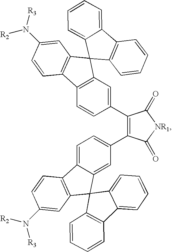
C1=CC(C2=C(C3=CC=C4C(=C3)C3(C5=C4C=CC(N([R3])[R2])=C5)C4=CC=CC=C4C4=C3C=CC=C4)C(=O)[NR1]C2=O)=CC2=C1C1=C(C=C(N([R3])[R2])C=C1)C21C2=CC=CC=C2C2=C1C=CC=C2
